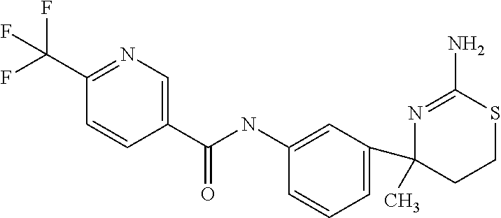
CC1(C2=CC=CC(NC(=O)C3=CN=C(C(F)(F)F)C=C3)=C2)N=C(N)SCC1
